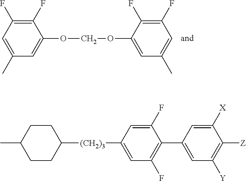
C1(F)=C(F)C(OCOC2=CC(C)=CC(F)=C2F)=CC(C)=C1.CC1CCC([(CH2)3]C2=CC(F)=C(C3=CC([Y])=C([Z])C([X])=C3)C(F)=C2)CC1
